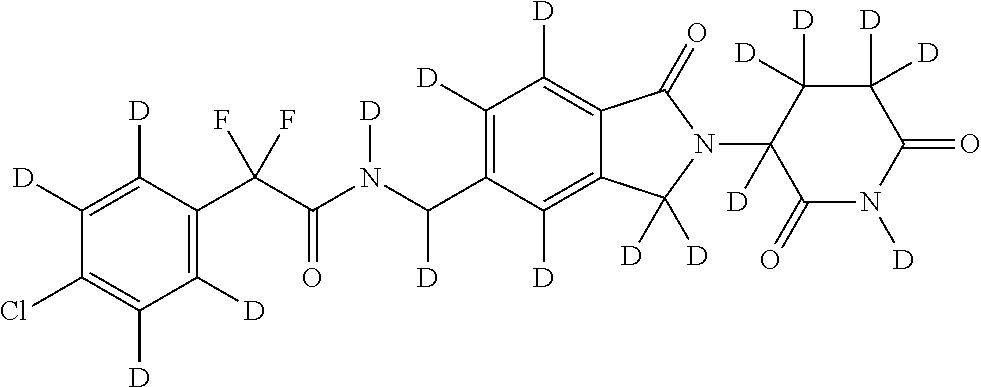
C1([D])=C([D])C(C(C(N(C(C2=C([D])C([D])=C3C(=C2[D])C([D])([D])N(C2([D])C(=O)N([D])C(=O)C([D])([D])C2([D])[D])C3=O)[D])[D])=O)(F)F)=C([D])C([D])=C1Cl
